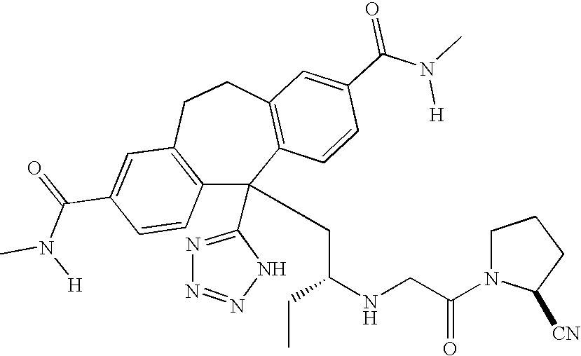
C1(C(=O)N(C)[H])=CC2=C(C=C1)C(C1=NN=NN1)(CC(NCC(N1C([CN])CCC1)=O)CC)C1=C(CC2)C=C(C(N(C)[H])=O)C=C1
